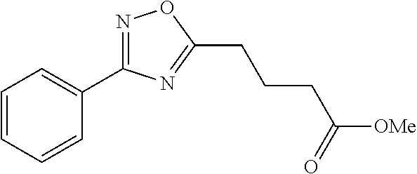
C(CCCC1=NC(C2=CC=CC=C2)=NO1)([OMe])=O
